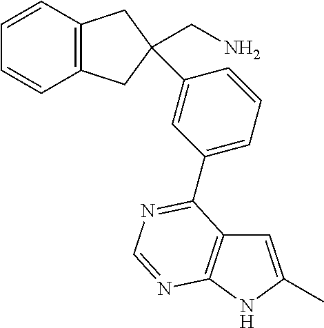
C12=C(CC(CN)(C3=CC(C4=NC=NC5=C4C=C(C)N5)=CC=C3)C1)C=CC=C2
